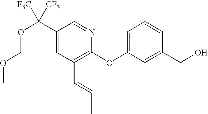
C1(C(OCOC)([CF3])[F3C])=CC(C=CC)=C(OC2=CC=CC(CO)=C2)N=C1
